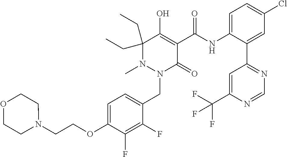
C1=C(OCCN2CCOCC2)C(F)=C(F)C(CN2C(=O)C(C(=O)NC3=CC=C(Cl)C=C3C3=NC=NC(C(F)(F)F)=C3)=C(O)C(CC)(CC)N2C)=C1
